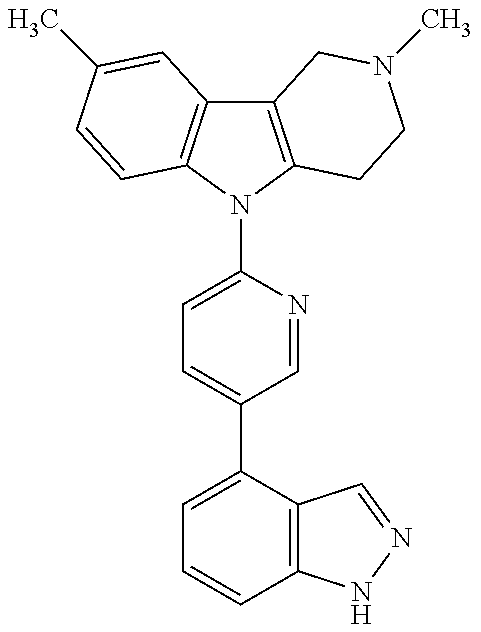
C12=C(N(C3=CC=C(C4=CC=CC5=C4C=NN5)C=N3)C3=C1C=C(C)C=C3)CCN(C)C2
